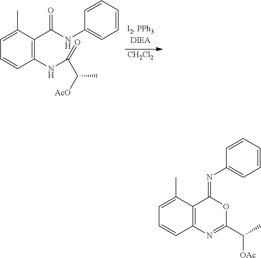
[CH2Cl2].C1=C(C)C(C(NC2=CC=CC=C2)=O)=C(NC(=O)C([AcO])C)C=C1.C1=C(C)C2=C(C=C1)N=C(C(C)[OAc])OC2=NC1=CC=CC=C1
